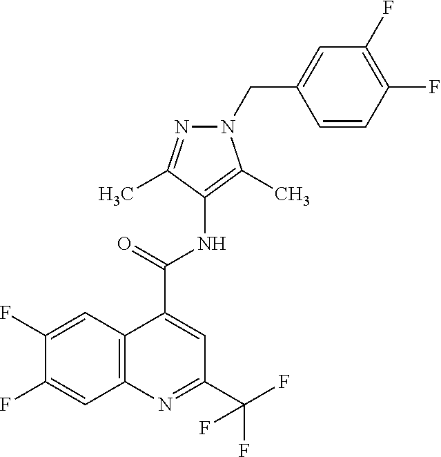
C12=C(N=C(C(F)(F)F)C=C1C(NC1=C(C)N(CC3=CC(F)=C(F)C=C3)N=C1C)=O)C=C(F)C(F)=C2
